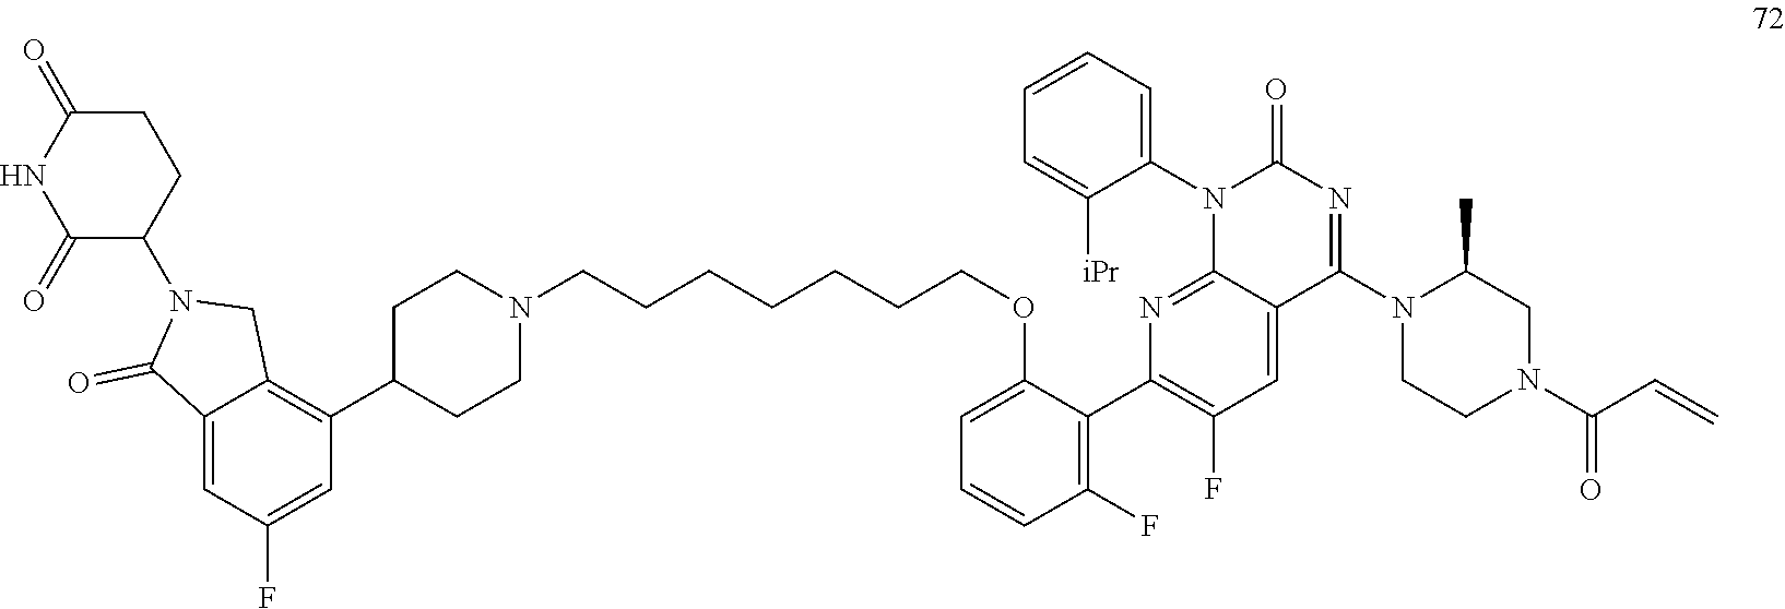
N1(C(=O)C=C)CCN(C2=NC(=O)N(C3=CC=CC=C3[iPr])C3=NC(C4=C(F)C=CC=C4OCCCCCCCN4CCC(C5=C6C(=CC(F)=C5)C(=O)N(C5C(=O)NC(=O)CC5)C6)CC4)=C(F)C=C32)C(C)C1
